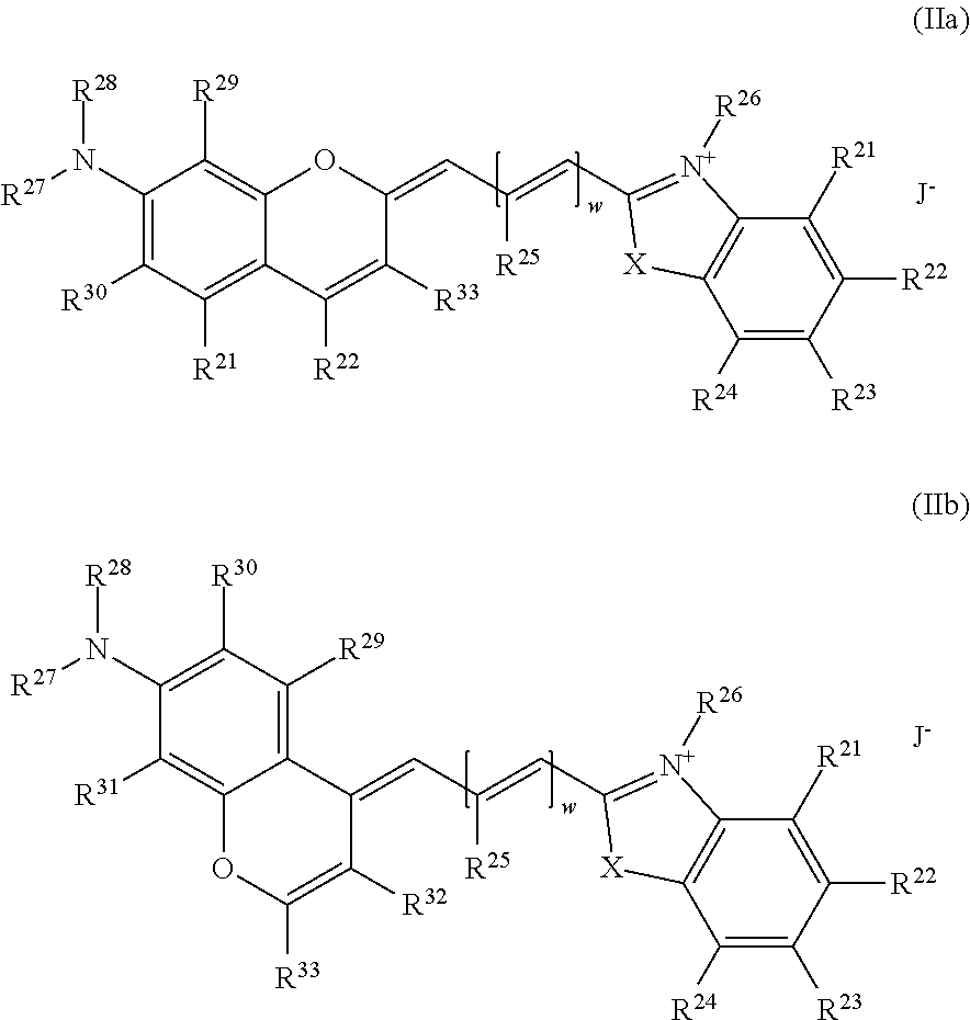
O1C2=C([R31])C(N([R27])[R28])=C([R30])C([R29])=C2C(=CC(=CC2=[N+]([R26])C3=C(C([R24])=C([R23])C([R22])=C3[R21])[X]2)[R25])C([R32])=C1[R33].C1(N([R27])[R28])=C([R30])C([R21])=C2C(=C1[R29])OC(=CC(=CC1=[N+]([R26])C3=C(C([R24])=C([R23])C([R22])=C3[R21])[X]1)[R25])C([R33])=C2[R22]
